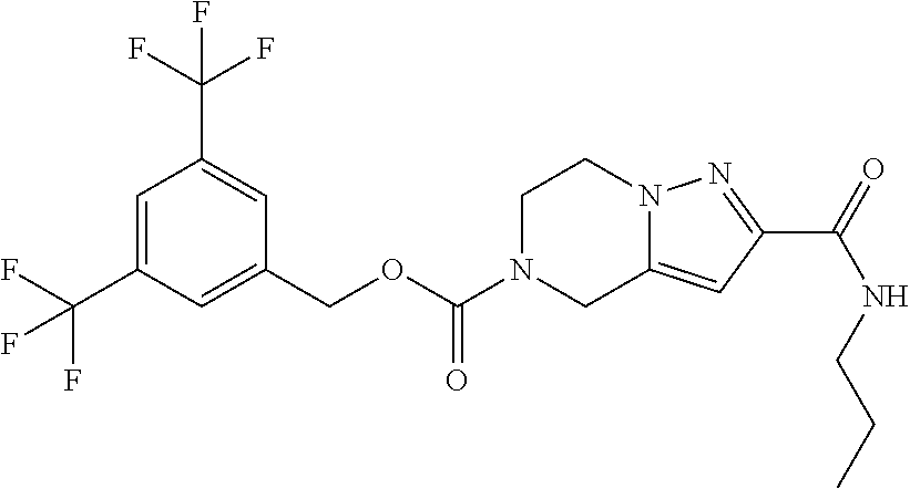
C1(COC(=O)N2CC3=CC(C(=O)NCCC)=NN3CC2)=CC(C(F)(F)F)=CC(C(F)(F)F)=C1
